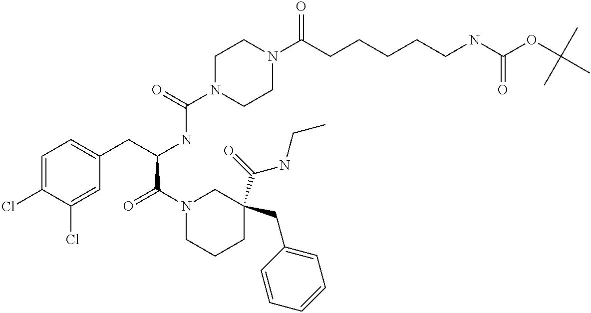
C1(Cl)=CC=C(CC(NC(N2CCN(C(CCCCCNC(OC(C)(C)C)=O)=O)CC2)=O)C(N2CCCC(C(=O)NCC)(CC3=CC=CC=C3)C2)=O)C=C1Cl
